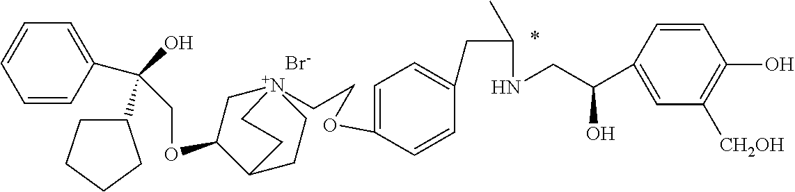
[Br-].C(OC1C[N+]2(CCOC3=CC=C(CC(NCC(C4=CC([CH2OH])=C(O)C=C4)O)C)C=C3)CCC1CC2)C(C1=CC=CC=C1)(O)C1CCCC1
